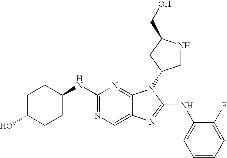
C1(NC2=NC=C3C(=N2)N(C2CNC(CO)C2)C(NC2=CC=CC=C2F)=N3)CCC(O)CC1
